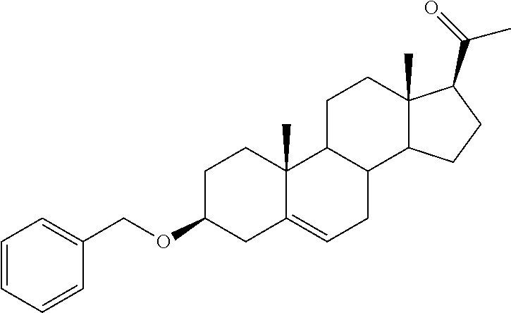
C1C(OCC2=CC=CC=C2)CC2=CCC3C(C2(C)C1)CCC1(C)C3CCC1C(C)=O
